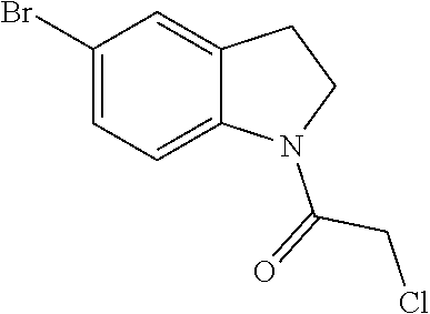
C1(Br)=CC=C2C(=C1)CCN2C(=O)CCl
